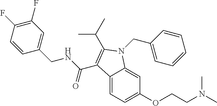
C12=CC=C(OCCN(C)C)C=C1N(CC1=CC=CC=C1)C(C(C)C)=C2C(NCC1=CC(F)=C(F)C=C1)=O
